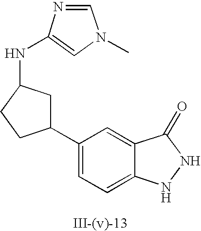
C1=C(C2CC(NC3=CN(C)C=N3)CC2)C=C2C(=C1)NNC2=O
